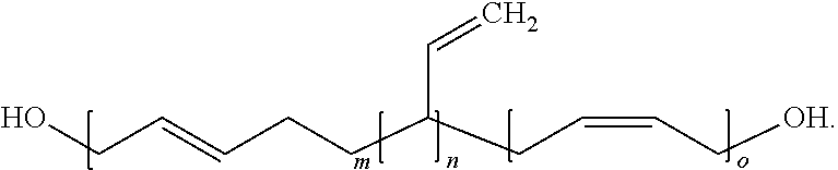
OCC=CCCC(CC=CC[OH])C=C
